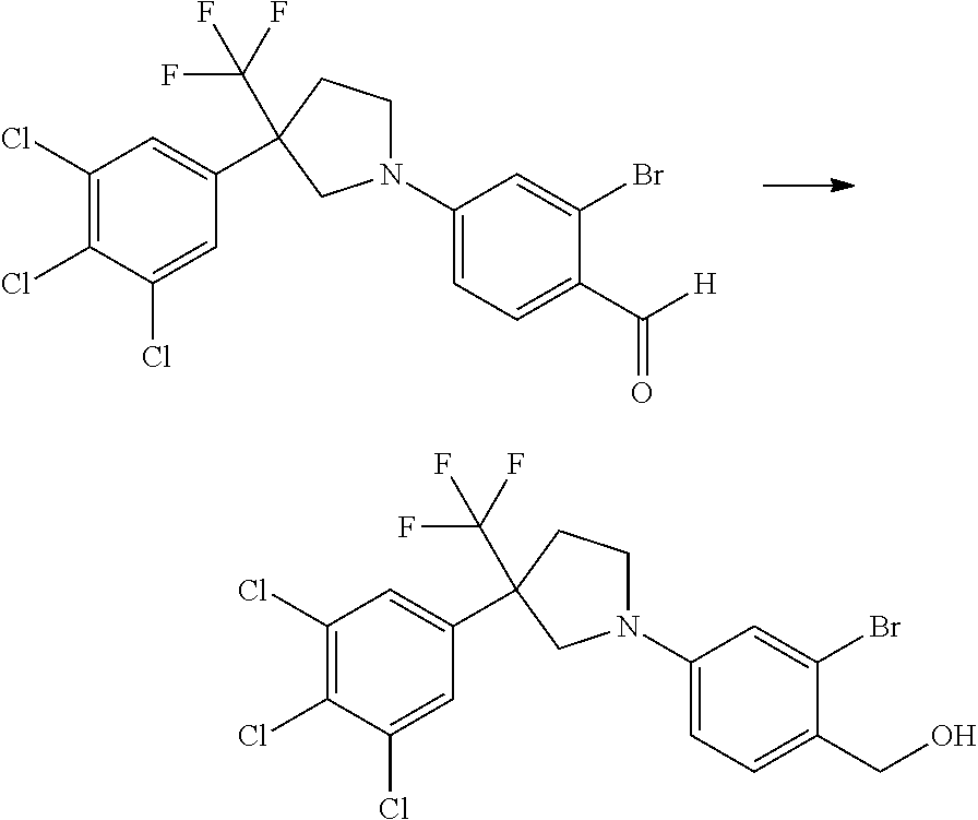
C1(Cl)=C(Cl)C(Cl)=CC(C2(C(F)(F)F)CCN(C3=CC=C(C([H])=O)C(Br)=C3)C2)=C1.C1(Cl)=C(Cl)C(Cl)=CC(C2(C(F)(F)F)CCN(C3=CC=C(CO)C(Br)=C3)C2)=C1
